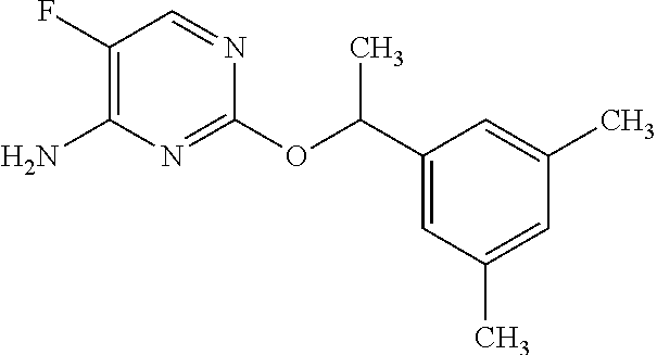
C1=C(C)C=C(C(OC2=NC(N)=C(F)C=N2)C)C=C1C
